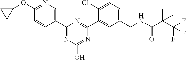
C1(CNC(C(C(F)(F)F)(C)C)=O)=CC=C(Cl)C(C2=NC(C3=CN=C(OC4CC4)C=C3)=NC(O)=N2)=C1
